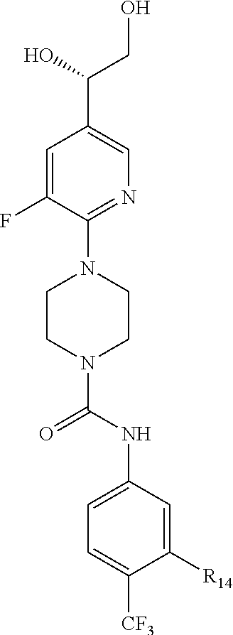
C1=C(F)C(N2CCN(C(NC3=CC=C([CF3])C([R14])=C3)=O)CC2)=NC=C1C(O)CO
